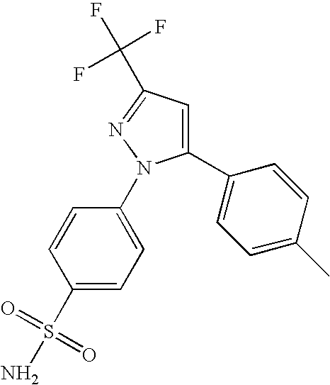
C1=CC(S(N)(=O)=O)=CC=C1N1C(C2=CC=C(C)C=C2)=CC(C(F)(F)F)=N1
